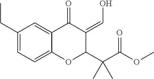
C1(CC)=CC=C2C(=C1)C(=O)C(=CO)C(C(C(OC)=O)(C)C)O2
